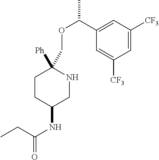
C1=C(C(OCC2([Ph])CCC(NC(=O)CC)CN2)C)C=C([CF3])C=C1[CF3]
